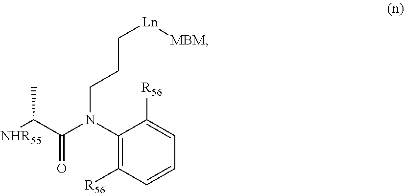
[NHR55]C(C)C(=O)N(CCC[Ln][MBM])C1=C([R56])C=CC=C1[R56]
